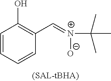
C1=CC=CC(C=[N+](C(C)(C)C)[O-])=C1O
